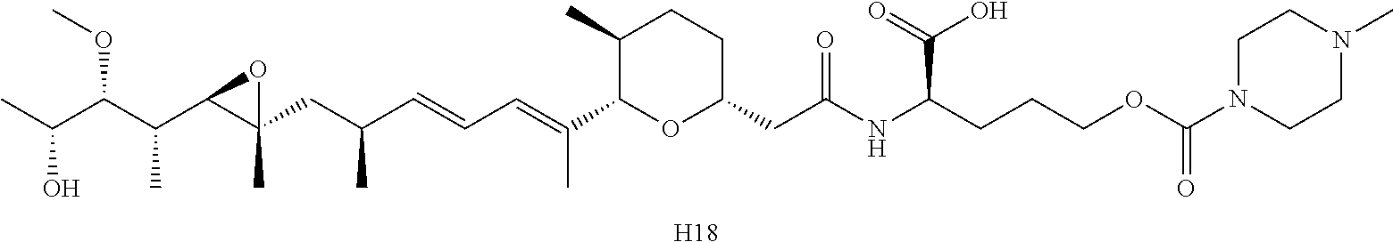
C1(C)C(C(=CC=CC(CC2(C)C(C(C(C(C)O)OC)C)O2)C)C)OC(CC(NC(CCCOC(N2CCN(C)CC2)=O)C(=O)O)=O)CC1.[H18]
